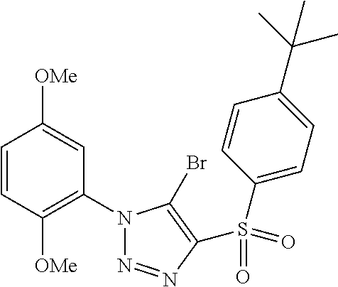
C1=CC([OMe])=C(N2N=NC(S(=O)(C3=CC=C(C(C)(C)C)C=C3)=O)=C2Br)C=C1[OMe]
